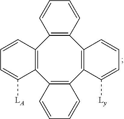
C12=C(C3=C(C4=C(C5=C1C=CC=C5)C=CC=C4[Ly])C=CC=C3)C([LA])=CC=C2
